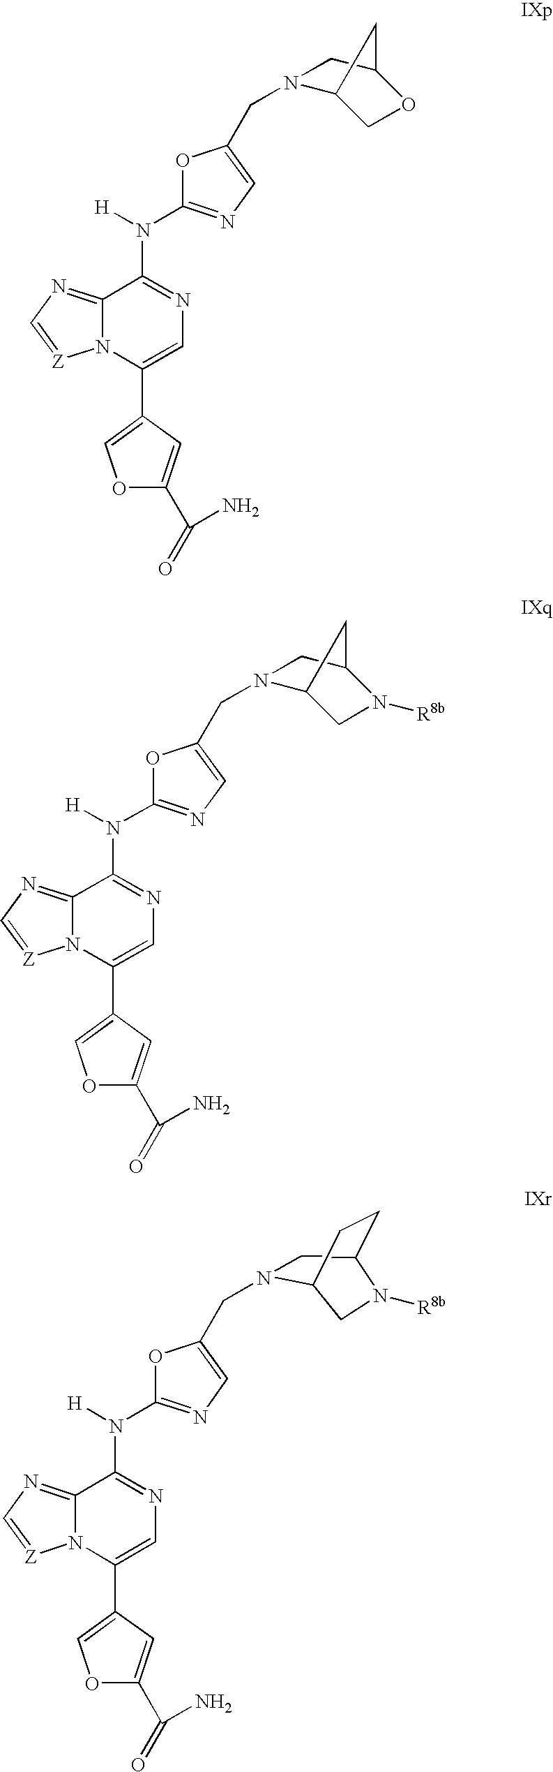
N12C(=NC=[Z]1)C(N([H])C1=NC=C(CN3C4COC(C3)C4)O1)=NC=C2C1=COC(C(=O)N)=C1.N12C(=NC=[Z]1)C(N([H])C1=NC=C(CN3C4CN([R8b])C(C3)C4)O1)=NC=C2C1=COC(C(=O)N)=C1.N12C(=NC=[Z]1)C(N([H])C1=NC=C(CN3CC4CCC3CN4[R8b])O1)=NC=C2C1=COC(C(=O)N)=C1
